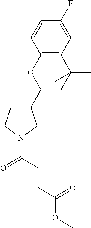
C1(COC2=C(C(C)(C)C)C=C(F)C=C2)CCN(C(=O)CCC(OC)=O)C1
